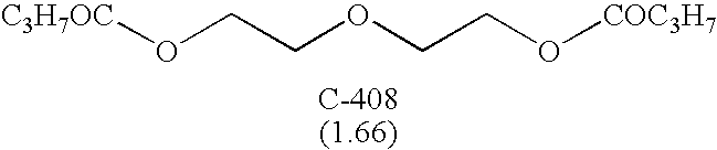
[C3H7OC]OCCOCCO[COC3H7]
